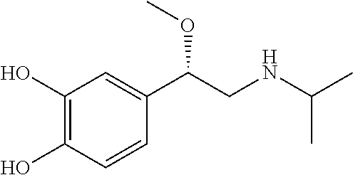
C1(O)=C(O)C=CC(C(CNC(C)C)OC)=C1
